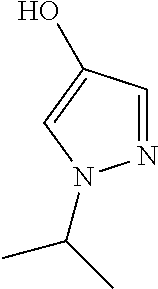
N1=CC(O)=CN1C(C)C
